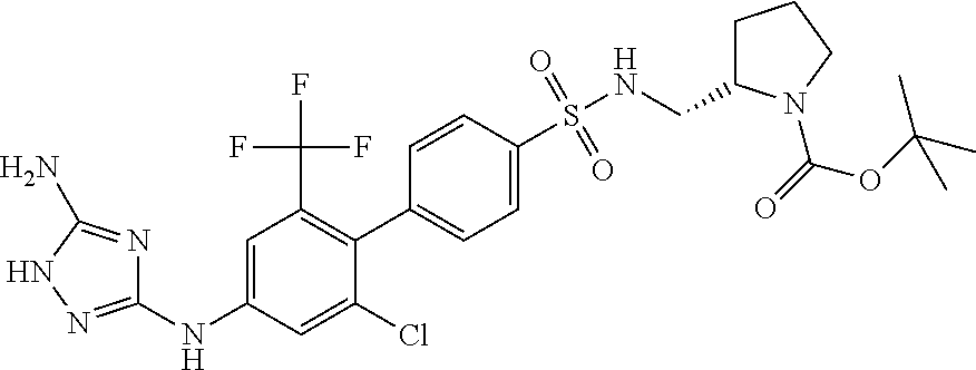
C1(C2=C(C(F)(F)F)C=C(NC3=NNC(N)=N3)C=C2Cl)=CC=C(S(NCC2CCCN2C(=O)OC(C)(C)C)(=O)=O)C=C1
